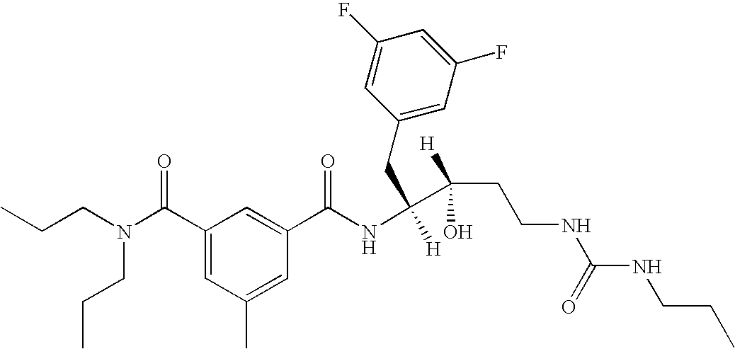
CCCN(C(C1=CC(C)=CC(C(NC([H])(C(CCNC(NCCC)=O)(O)[H])CC2=CC(F)=CC(F)=C2)=O)=C1)=O)CCC
